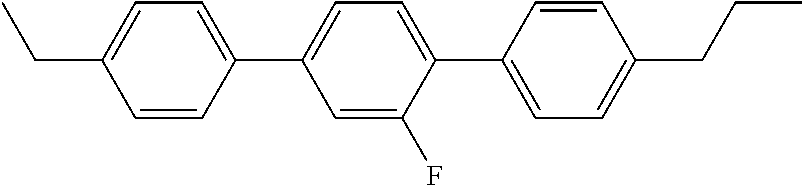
C1=C(F)C(C2=CC=C(CCC)C=C2)=CC=C1C1=CC=C(CC)C=C1
